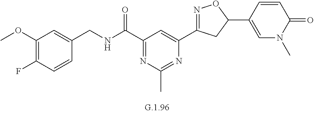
C1(OC)=C(F)C=CC(CNC(C2=NC(C)=NC(C3=NOC(C4=CN(C)C(=O)C=C4)C3)=C2)=O)=C1
